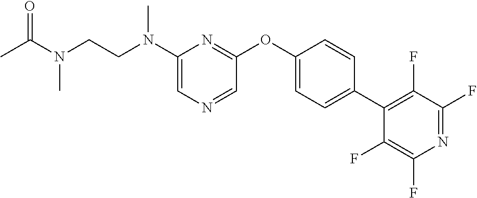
N(C1=CN=CC(OC2=CC=C(C3=C(F)C(F)=NC(F)=C3F)C=C2)=N1)(CCN(C(=O)C)C)C
